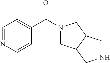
C1(C(N2CC3C(C2)CNC3)=O)=CC=NC=C1
